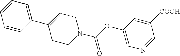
C1=CC(C2=CCN(C(OC3=CN=CC([COOH])=C3)=O)CC2)=CC=C1
